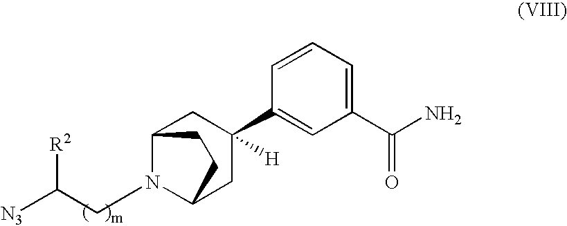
C12CC(C3=CC(C(N)=O)=CC=C3)([H])CC(CC1)N2CC([N3])[R2]
